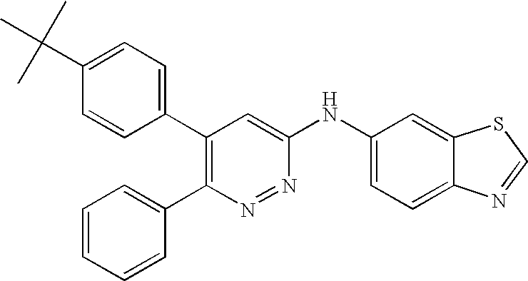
C1=C(C(C)(C)C)C=CC(C2=C(C3=CC=CC=C3)N=NC(NC3=CC=C4C(=C3)SC=N4)=C2)=C1
